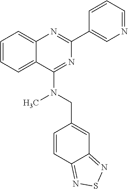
C1(C2=CN=CC=C2)=NC2=CC=CC=C2C(N(CC2=CC3=NSN=C3C=C2)C)=N1
